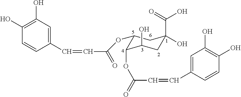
C1(OC(=O)C=CC2=CC(O)=C(O)C=C2)C(OC(=O)C=CC2=CC(O)=C(O)C=C2)C(O)CC(O)(C(=O)O)C1
